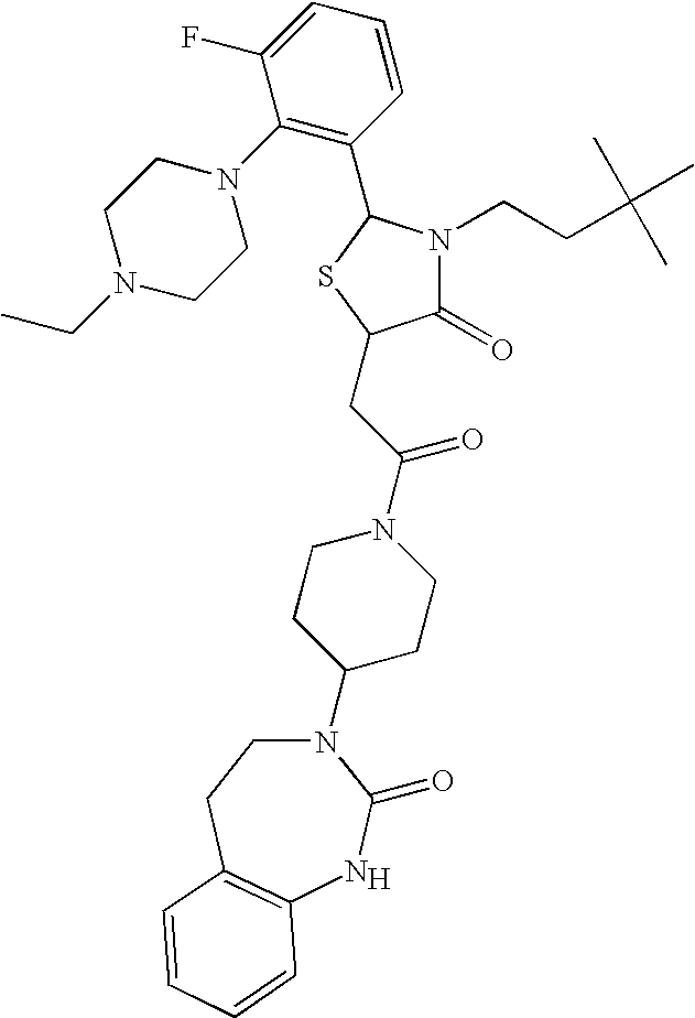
[H].N1(C2CCN(C(CC3C(=O)N(CCC(C)(C)C)C(C4=C(N5CCN(CC)CC5)C(F)=CC=C4)S3)=O)CC2)CCC2=C(NC1=O)C=CC=C2
